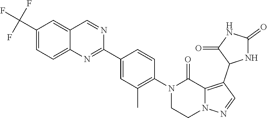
C1CN(C2=C(C)C=C(C3=NC4=CC=C(C(F)(F)F)C=C4C=N3)C=C2)C(=O)C2=C(C3NC(=O)NC3=O)C=NN12
